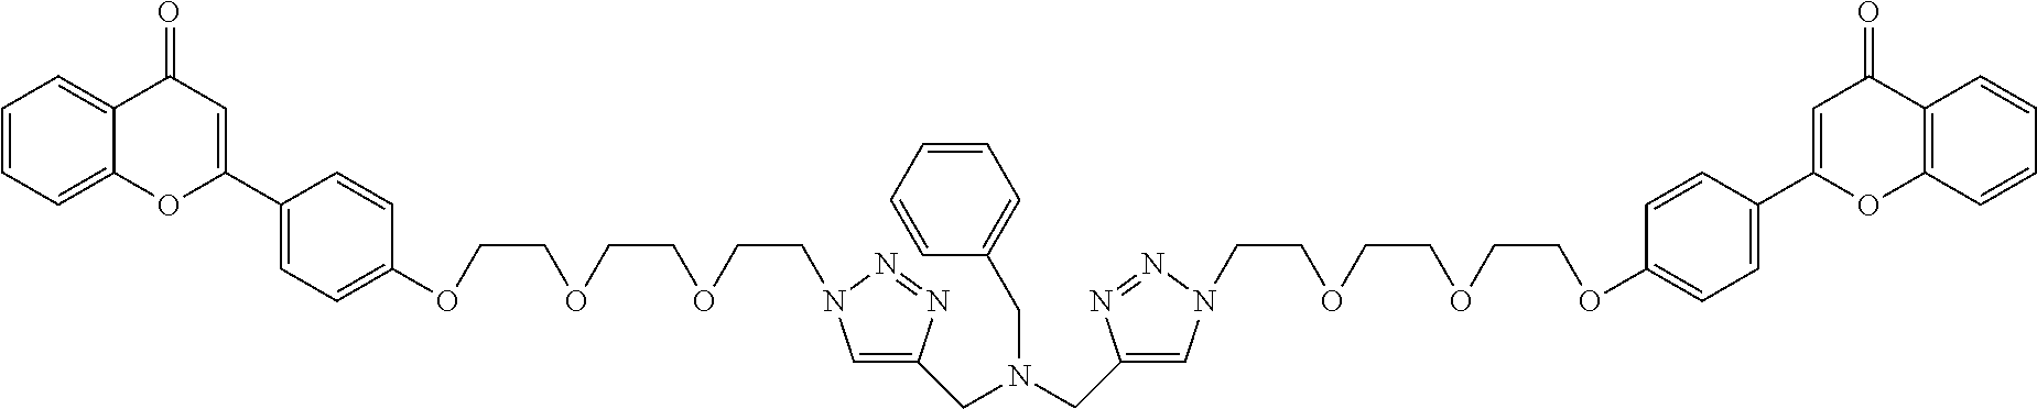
C1=CC=C2C(=C1)C(=O)C=C(C1=CC=C(OCCOCCOCCN3C=C(CN(CC4=CN(CCOCCOCCOC5=CC=C(C6=CC(=O)C7=C(O6)C=CC=C7)C=C5)N=N4)CC4=CC=CC=C4)N=N3)C=C1)O2
